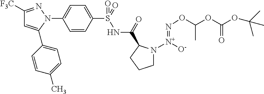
C1=CC(S(NC(=O)C2N([N+]([O-])=NOC(OC(OC(C)(C)C)=O)C)CCC2)(=O)=O)=CC=C1N1N=C([F3C])C=C1C1=CC=C(C)C=C1
